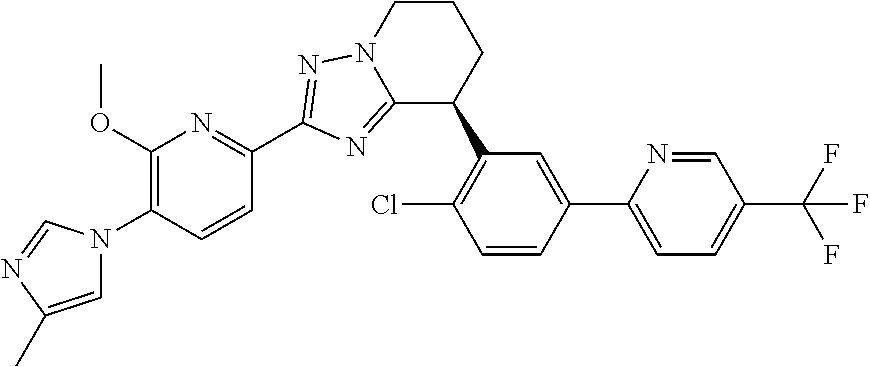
C12=NC(C3=NC(OC)=C(N4C=C(C)N=C4)C=C3)=NN1CCCC2C1=C(Cl)C=CC(C2=CC=C(C(F)(F)F)C=N2)=C1
